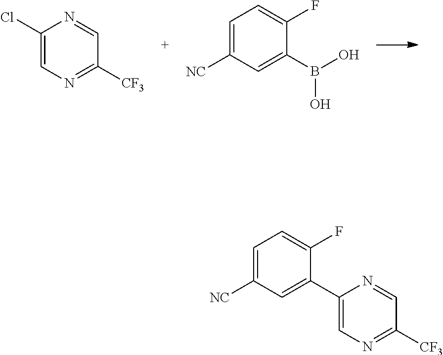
C1(Cl)=CN=C([CF3])C=N1.C1=C([NC])C=C(B(O)O)C(F)=C1.C1=C([NC])C=C(C2=CN=C([CF3])C=N2)C(F)=C1
